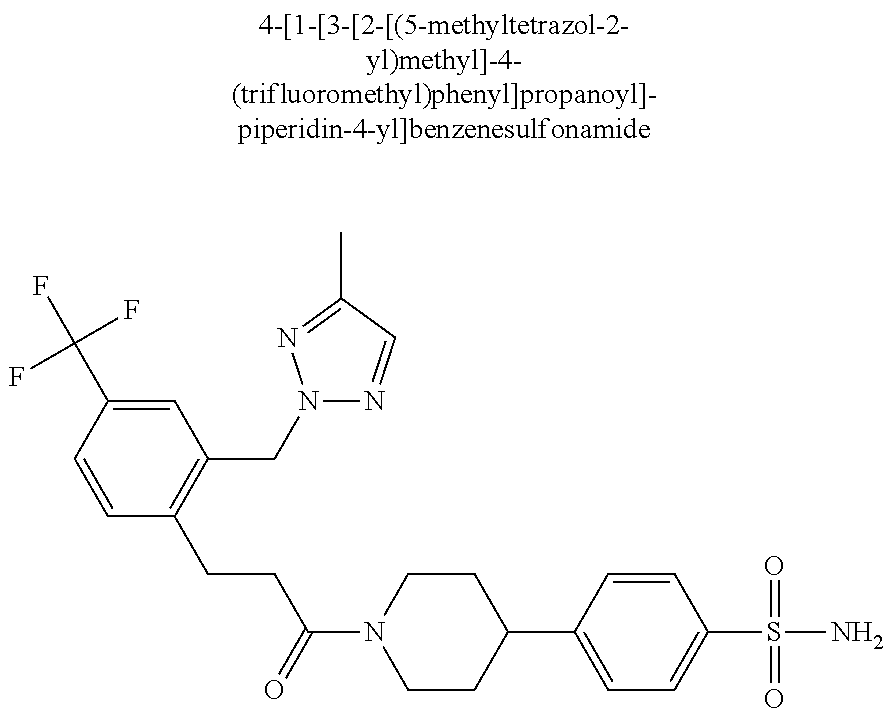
C1=CC(C(F)(F)F)=CC(CN2N=CC(C)=N2)=C1CCC(N1CCC(C2=CC=C(S(=O)(=O)N)C=C2)CC1)=O
